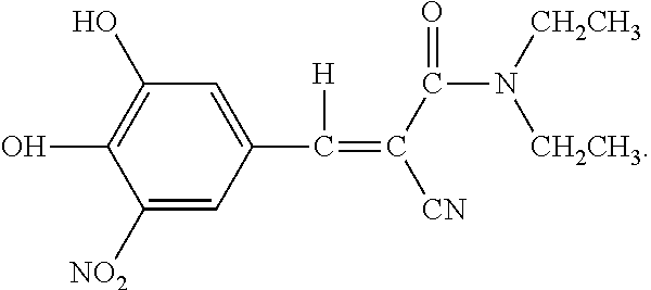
C1([NO2])=CC(C([H])=C(C(=O)N([CH2CH3])[CH2CH3])[CN])=CC(O)=C1O
